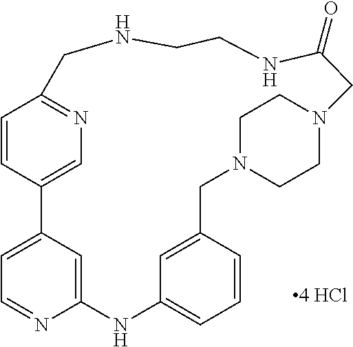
C1=CC2=CN=C1CNCCNC(=O)CN1CCN(CC3=CC(=CC=C3)NC3=CC2=CC=N3)CC1
